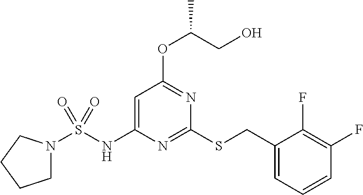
S(NC1=CC(OC(CO)C)=NC(SCC2=CC=CC(F)=C2F)=N1)(=O)(=O)N1CCCC1
